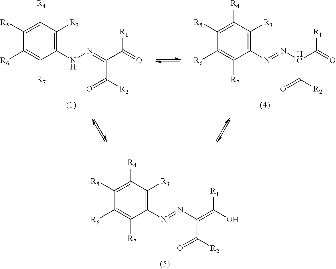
C1(N=NC(C(=O)[R1])C([R2])=O)=C([R3])C([R4])=C([R5])C([R6])=C1[R7].C1(NN=C(C(=O)[R1])C([R2])=O)=C([R3])C([R4])=C([R5])C([R6])=C1[R7].C1(N=NC(=C(O)[R1])C([R2])=O)=C([R3])C([R4])=C([R5])C([R6])=C1[R7]
